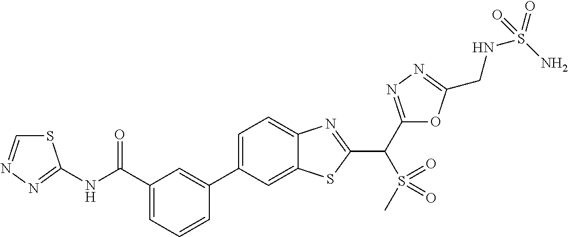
C1(C2=CC(C(NC3=NN=CS3)=O)=CC=C2)=CC=C2C(=C1)SC(C(C1=NN=C(CNS(=O)(N)=O)O1)S(=O)(=O)C)=N2
